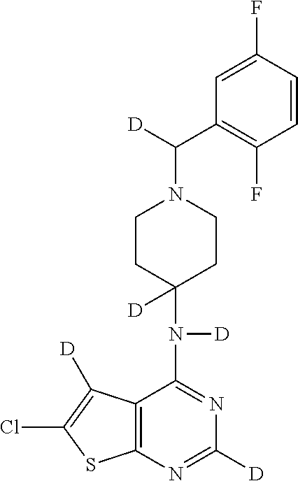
C12=C(N=C([D])N=C1N(C1([D])CCN(C([D])C3=C(F)C=CC(F)=C3)CC1)[D])SC(Cl)=C2[D]
